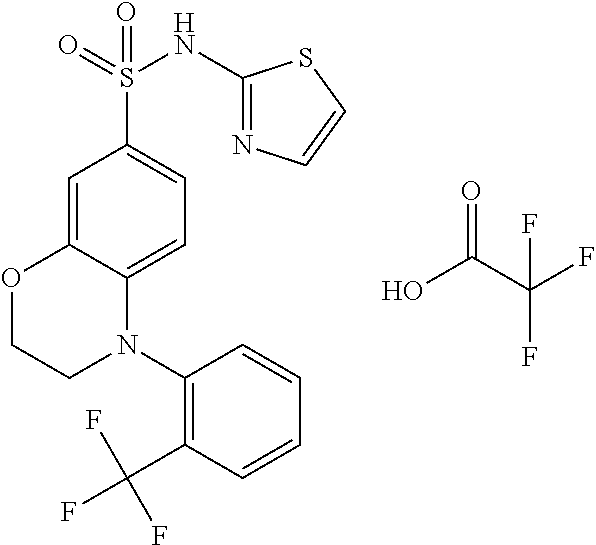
C1=C2C(=CC=C1S(=O)(NC1=NC=CS1)=O)N(C1=C(C(F)(F)F)C=CC=C1)CCO2.OC(C(F)(F)F)=O
